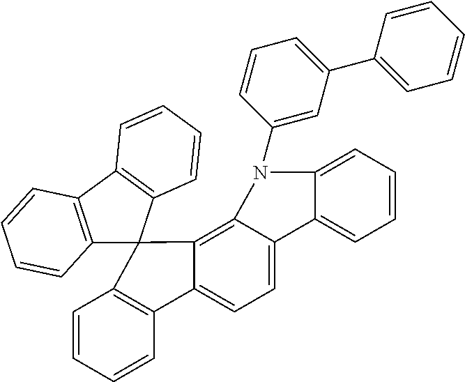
C1(N2C3=CC=CC=C3C3=CC=C4C(=C32)C2(C3=C4C=CC=C3)C3=C(C4=C2C=CC=C4)C=CC=C3)=CC(C2=CC=CC=C2)=CC=C1
